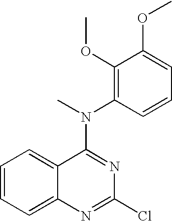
C1=CC=C2C(=C1)C(N(C1=C(OC)C(OC)=CC=C1)C)=NC(Cl)=N2
